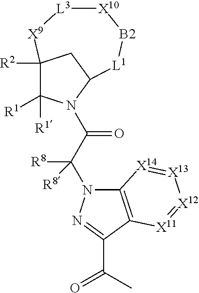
C1([R1])([R1])N(C(C(N2C3=C(C(C(C)=O)=N2)[X11]=[X12][X13]=[X14]3)([R8])[R8])=O)C2CC1([R2])[X9][L3][X10][B2][L1]2
